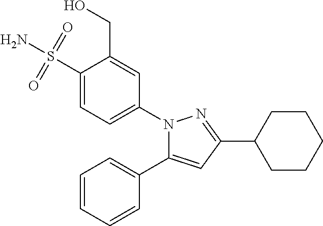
C1=C(S(=O)(N)=O)C(CO)=CC(N2C(C3=CC=CC=C3)=CC(C3CCCCC3)=N2)=C1
